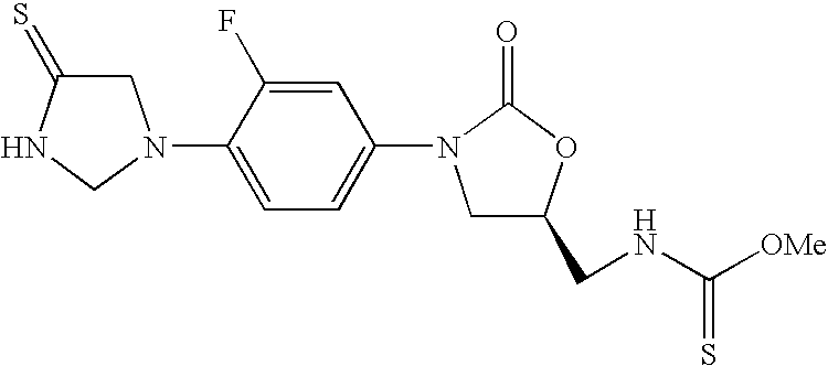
C1C(=S)NCN1C1=CC=C(N2CC(CNC([OMe])=S)OC2=O)C=C1F
